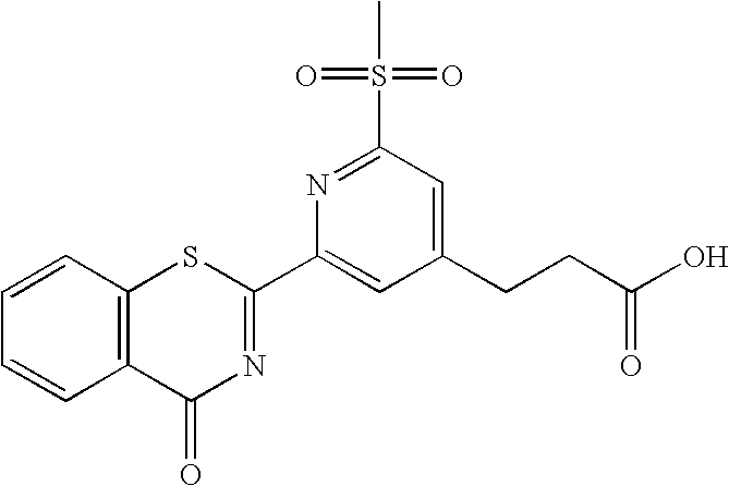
C1=CC2=C(C=C1)C(=O)N=C(C1=CC(CCC(O)=O)=CC(S(C)(=O)=O)=N1)S2
